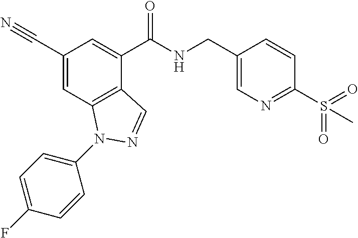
C1(C#N)=CC2=C(C(C(NCC3=CN=C(S(=O)(=O)C)C=C3)=O)=C1)C=NN2C1=CC=C(F)C=C1
